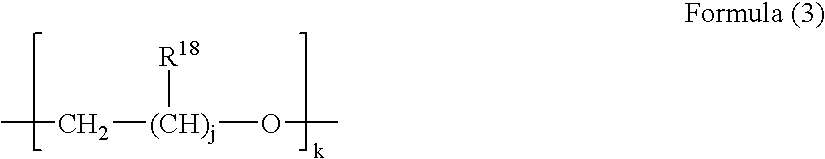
CC[(CH)j](OC)[R18]
